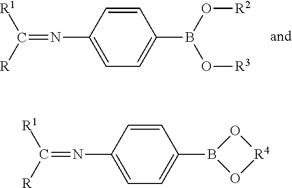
C1(N=C([R])[R1])=CC=C(B2O[R4]O2)C=C1.C1(N=C([R])[R1])=CC=C(B(O[R3])O[R2])C=C1
